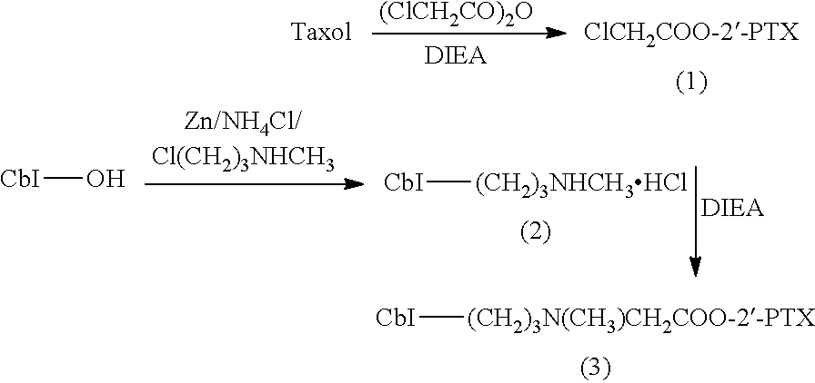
[CbI][(CH2)3N(CH3)CH2COO-2-PTX].[CbI][(CH2)3NHCH3HCl].[(ClCH2CO)2O].[CbI]O
